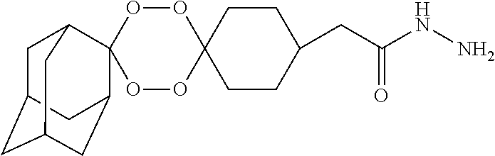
C1CC(CC(NN)=O)CCC12OOC1(OO2)C2CC3CC(CC1C3)C2
